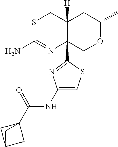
C1C2CC1(C(NC1=CSC(C34N=C(N)SCC3([H])CC(C)OC4)=N1)=O)C2
